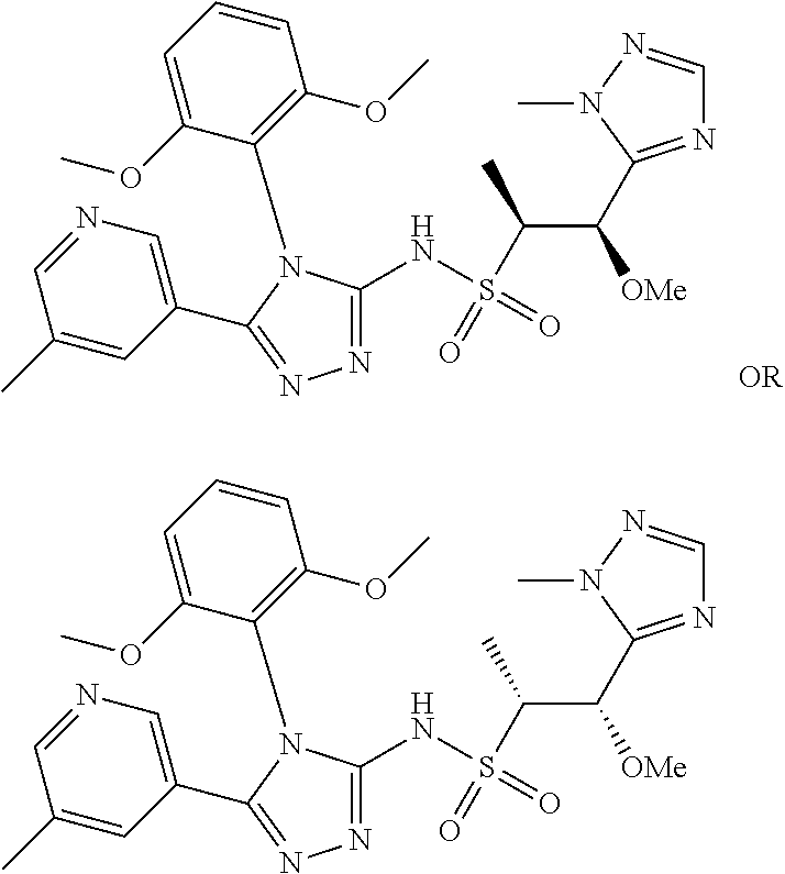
N1=C(NS(=O)(=O)C(C([OMe])C2=NC=NN2C)C)N(C2=C(OC)C=CC=C2OC)C(C2=CN=CC(C)=C2)=N1.N1=C(NS(=O)(=O)C(C([OMe])C2=NC=NN2C)C)N(C2=C(OC)C=CC=C2OC)C(C2=CN=CC(C)=C2)=N1
